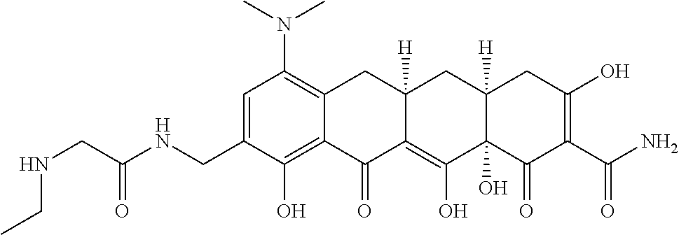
C1=C(CNC(CNCC)=O)C(O)=C2C(=C1N(C)C)CC1([H])C(=C(O)C3(O)C([H])(C1)CC(O)=C(C(N)=O)C3=O)C2=O
